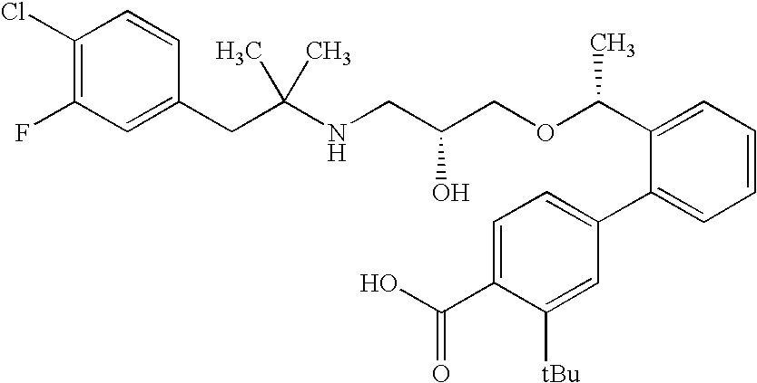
C1(F)=C(Cl)C=CC(CC(NCC(COC(C2=CC=CC=C2C2=CC=C(C(O)=O)C([tBu])=C2)C)O)(C)C)=C1
